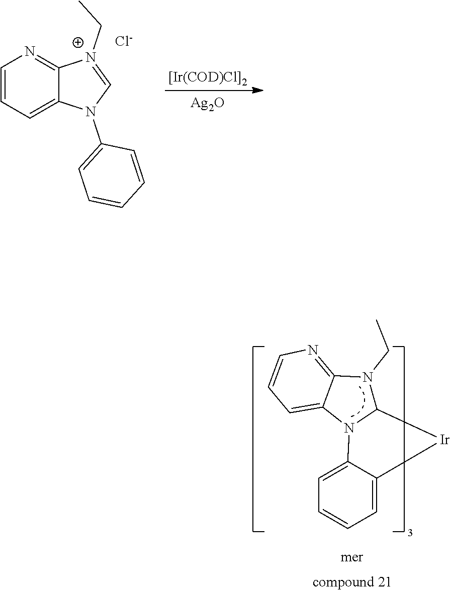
C1=CC=C2C(=N1)[N+](CC)=CN2C1=CC=CC=C1.[Cl-].[[Ir(COD)Cl]2].[Ag2O].C1=C2C(=NC=C1)N(CC)C1N2C2=CC=CC=C2[Ir]1
